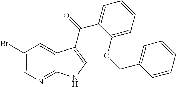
C1(Br)=CN=C2C(=C1)C(C(=O)C1=CC=CC=C1OCC1=CC=CC=C1)=CN2
